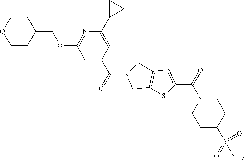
C1CC(COC2=NC(C3CC3)=CC(C(=O)N3CC4=C(SC(C(N5CCC(S(N)(=O)=O)CC5)=O)=C4)C3)=C2)CCO1
